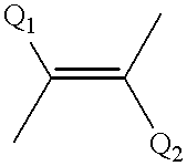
[Q1]C(=C(C)[Q2])C
